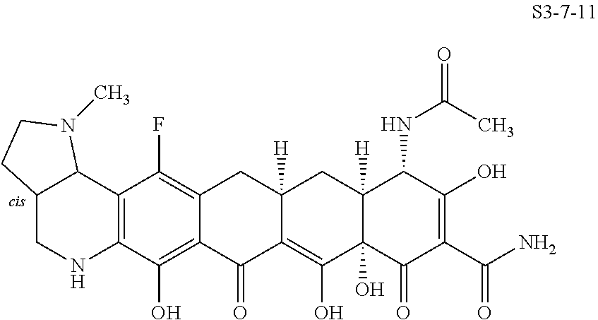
C12CNC3=C(C1N(C)CC2)C(F)=C1C(=C3O)C(=O)C2=C(O)C3(O)C([H])(CC2([H])C1)C(NC(C)=O)C(O)=C(C(N)=O)C3=O
